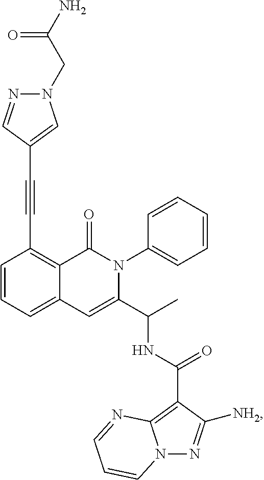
C1=CC=C2C(=C1C#CC1=CN(CC(N)=O)N=C1)C(=O)N(C1=CC=CC=C1)C(C(C)NC(=O)C1=C3N(N=C1[NH2])C=CC=N3)=C2
